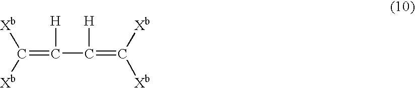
C(=C(C(=C([Xb])[Xb])[H])[H])([Xb])[Xb]
